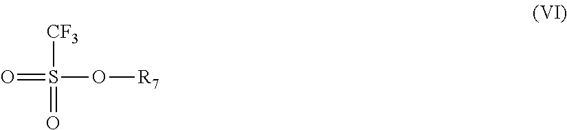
O(S(=O)(=O)[CF3])[R7]
